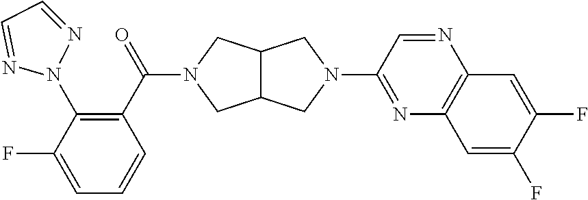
C1(C(=O)N2CC3C(C2)CN(C2=NC4=C(N=C2)C=C(F)C(F)=C4)C3)=C(N2N=CC=N2)C(F)=CC=C1
